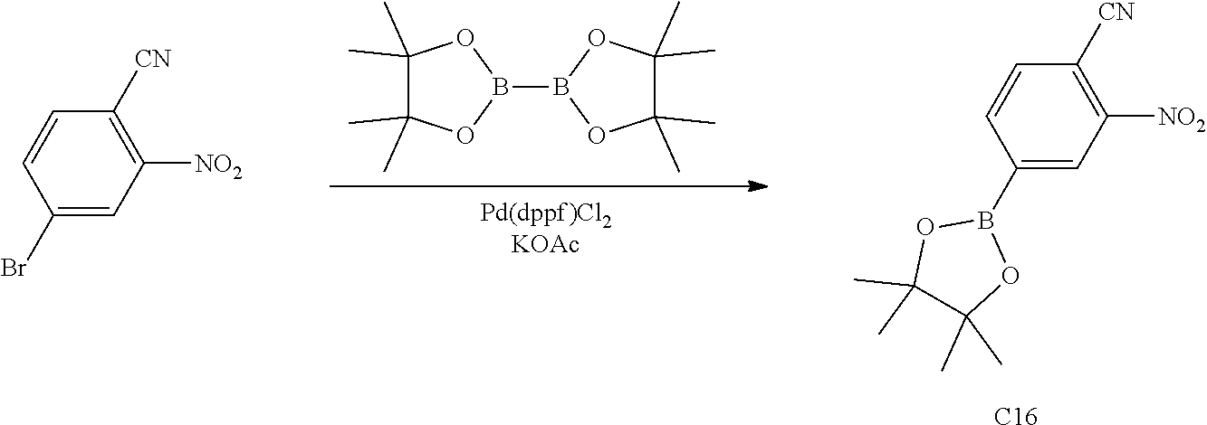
C1=CC(B2OC(C)(C)C(C)(C)O2)=CC([NO2])=C1[CN].[C16].O1B(B2OC(C)(C)C(C)(C)O2)OC(C)(C)C1(C)C.C1=CC([CN])=C([NO2])C=C1Br
